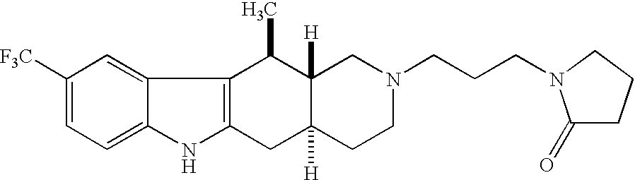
C1=C2C(=CC=C1[F3C])NC1=C2C(C)C2([H])C([H])(C1)CCN(CCCN1C(=O)CCC1)C2
